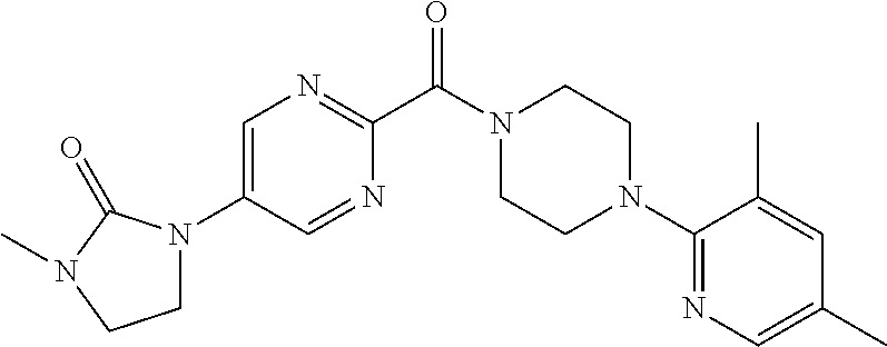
C1=C(N2CCN(C)C2=O)C=NC(C(N2CCN(C3=NC=C(C)C=C3C)CC2)=O)=N1
